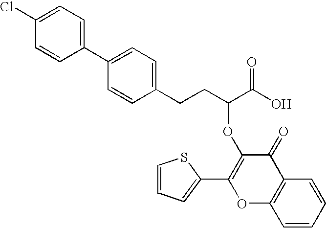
C1(C2=CC=C(CCC(C(O)=O)OC3=C(C4=CC=CS4)OC4=C(C3=O)C=CC=C4)C=C2)=CC=C(Cl)C=C1
